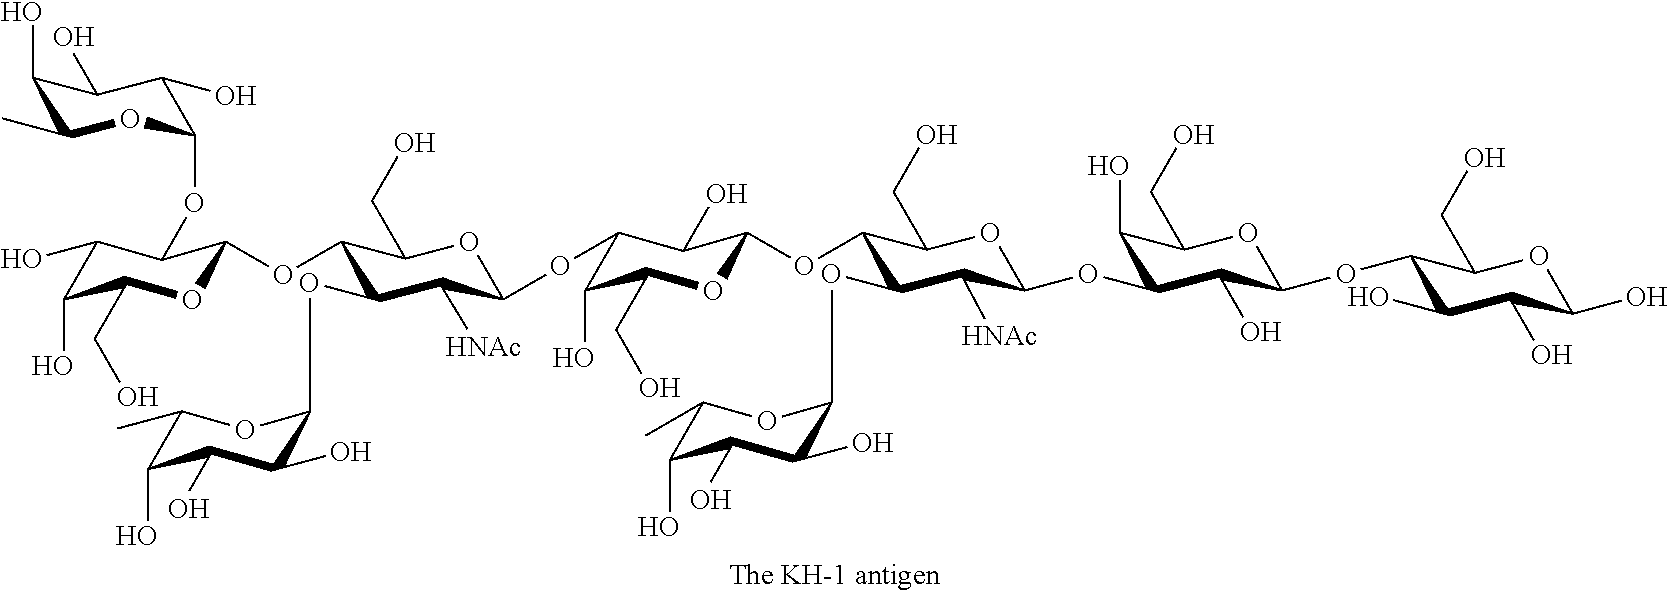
C1(O)C(O)C(CO)OC(OC2C(OC3C(O)C(O)C(O)C(C)O3)C([HNAc])C(OC3C(O)C(CO)OC(OC4C(OC5C(O)C(O)C(O)C(C)O5)C([HNAc])C(OC5C(O)C(CO)OC(OC6C(O)C(O)C(O)OC6CO)C5O)OC4CO)C3O)OC2CO)C1OC1OC(C)C(O)C(O)C1O
